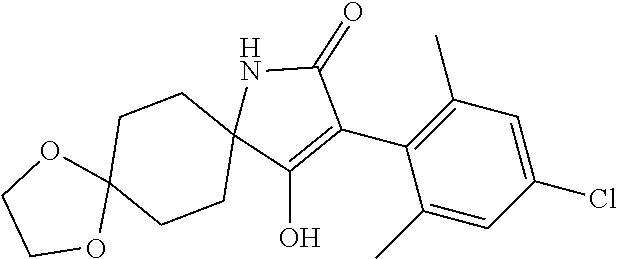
C1(Cl)=CC(C)=C(C2=C(O)C3(NC2=O)CCC2(CC3)OCCO2)C(C)=C1
